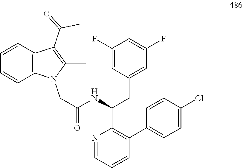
N1=CC=CC(C2=CC=C(Cl)C=C2)=C1C(CC1=CC(F)=CC(F)=C1)NC(=O)CN1C2=C(C=CC=C2)C(C(=O)C)=C1C
